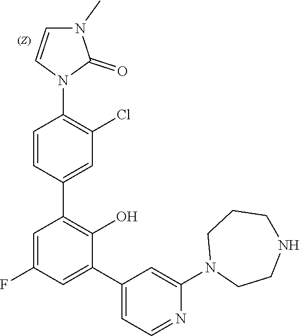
C1CCN(C2=CC(C3=CC(F)=CC(C4=CC(Cl)=C(N5C=CN(C)C5=O)C=C4)=C3O)=CC=N2)CCN1
